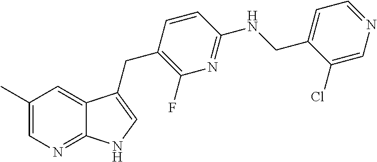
C1=C(CNC2=NC(F)=C(CC3=CNC4=NC=C(C)C=C43)C=C2)C(Cl)=CN=C1
